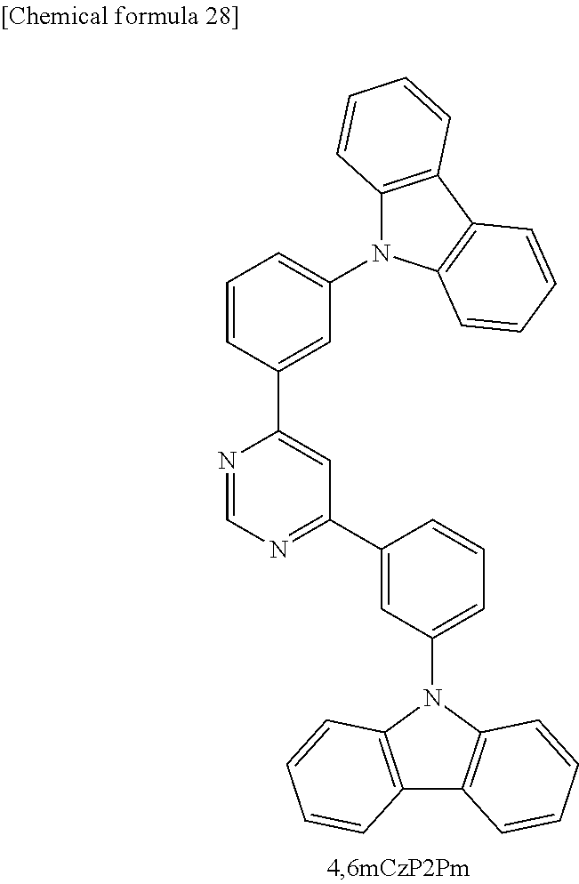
C12=C(C3=C(N1C1=CC=CC(C4=CC(C5=CC(N6C7=C(C8=C6C=CC=C8)C=CC=C7)=CC=C5)=NC=N4)=C1)C=CC=C3)C=CC=C2
